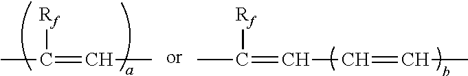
CC(=CC)[Rf].CC(=CC=CC)[Rf]
